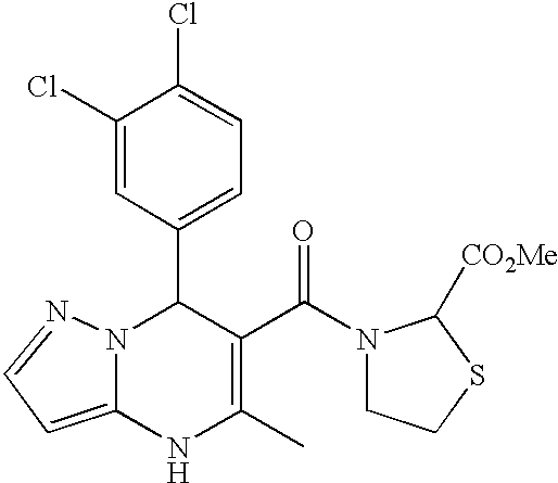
C1(C2N3C(=CC=N3)NC(C)=C2C(=O)N2CCSC2[CO2Me])=CC=C(Cl)C(Cl)=C1
